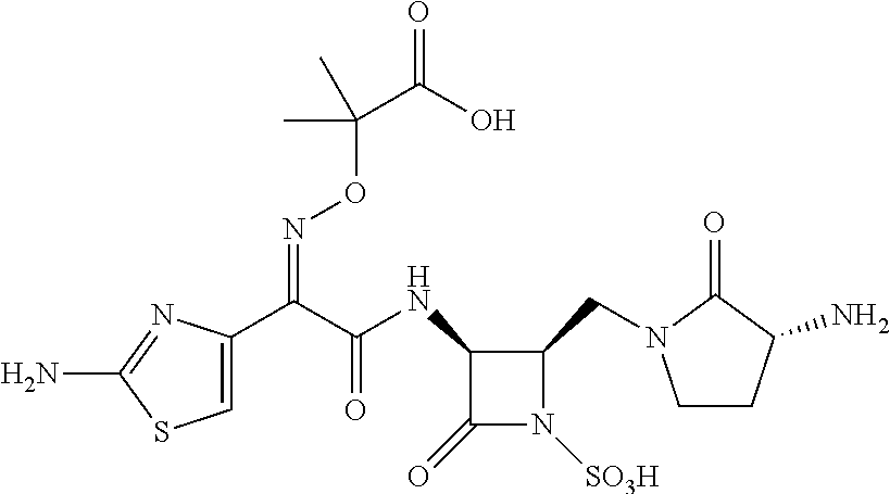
C1CC(N)C(=O)N1CC1C(NC(=O)C(=NOC(C)(C)C(=O)O)C2=CSC(N)=N2)C(=O)N1[SO3H]
